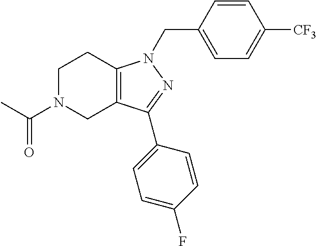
C1N(C(C)=O)CC2=C(C1)N(CC1=CC=C([CF3])C=C1)N=C2C1=CC=C(F)C=C1
